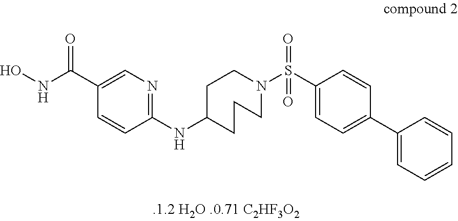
C1C(NC2=NC=C(C(=O)NO)C=C2)CCCN(S(C2=CC=C(C3=CC=CC=C3)C=C2)(=O)=O)C1
